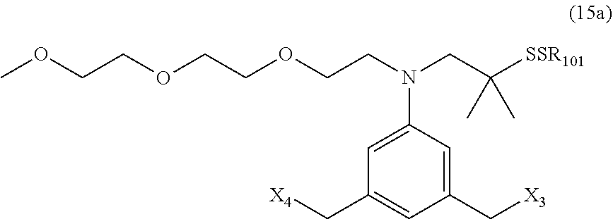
COCCOCCOCCN(CC([SSR101])(C)C)C1=CC(C[X4])=CC(C[X3])=C1
